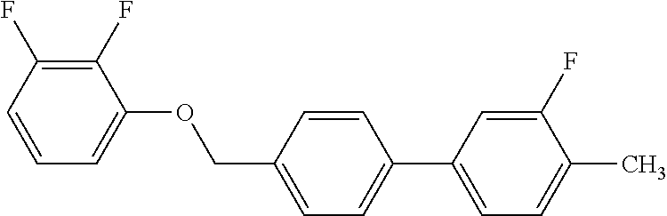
C1(F)=C(F)C=CC=C1OCC1=CC=C(C2=CC=C(C)C(F)=C2)C=C1
